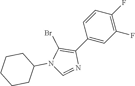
C1=CC(C2=C(Br)N(C3CCCCC3)C=N2)=CC(F)=C1F
